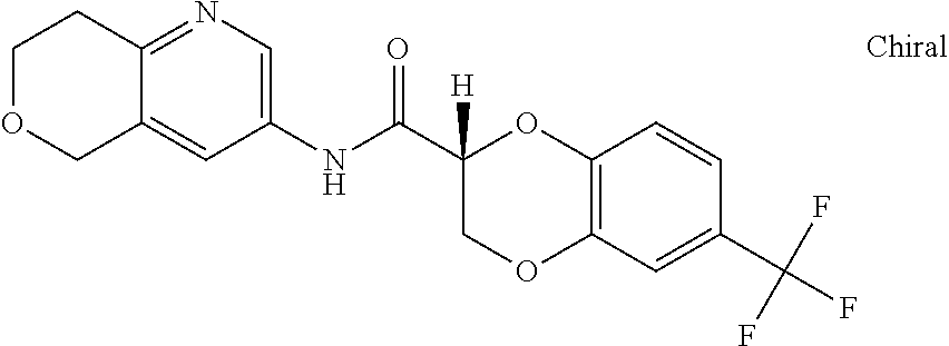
C1=CC2=C(C=C1C(F)(F)F)OCC(C(NC1=CN=C3C(=C1)COCC3)=O)([H])O2
